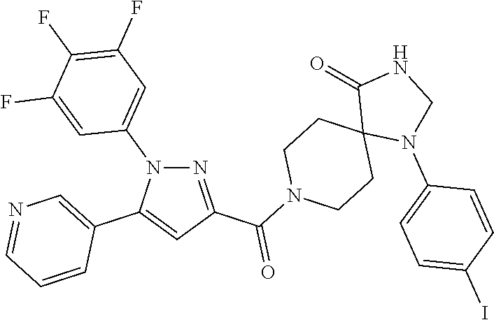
N1=C(C(N2CCC3(CC2)N(C2=CC=C(I)C=C2)CNC3=O)=O)C=C(C2=CN=CC=C2)N1C1=CC(F)=C(F)C(F)=C1
